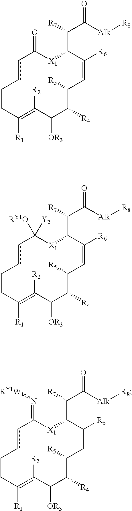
c1cCCC([R1])=C([R2])C([OR3])C([R4])C([R5])C=C([R6])C(C(C([Alk][R8])=O)[R7])[X1]C1=O.c1cCCC([R1])=C([R2])C([OR3])C([R4])C([R5])C=C([R6])C(C(C([Alk][R8])=O)[R7])[X1]C1([RY1O])[Y2].c1cCCC([R1])=C([R2])C([OR3])C([R4])C([R5])C=C([R6])C(C(C([Alk][R8])=O)[R7])[X1]C1=N[RY1W]
